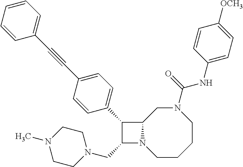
C1(CN2CCN(C)CC2)N2C(C1C1=CC=C(C#CC3=CC=CC=C3)C=C1)CN(C(NC1=CC=C([OCH3])C=C1)=O)CCCC2
